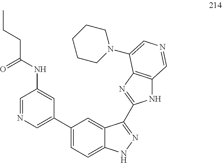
C1=NC=C(C2=CC=C3C(=C2)C(C2=NC4=C(N2)C=NC=C4N2CCCCC2)=NN3)C=C1NC(CCC)=O
